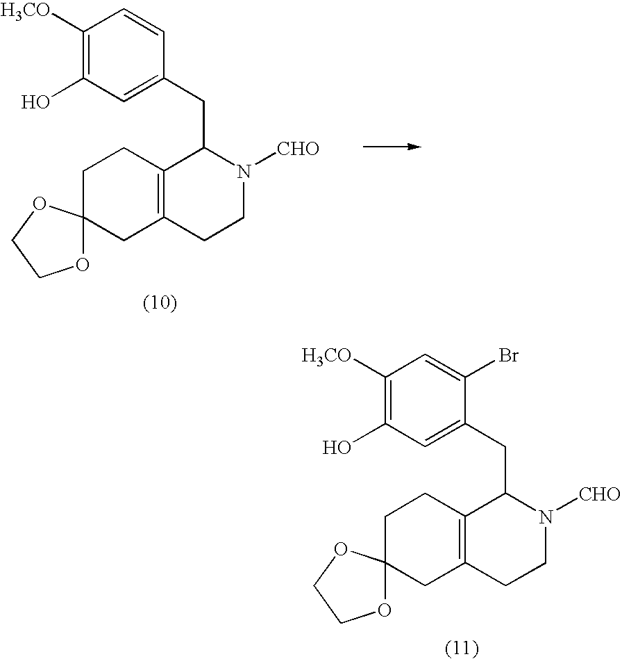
C1C2(CC3=C(C1)C(CC1=CC(O)=C([H3CO])C=C1Br)N([CHO])CC3)OCCO2.C1C2(CC3=C(C1)C(CC1=CC(O)=C([H3CO])C=C1)N([CHO])CC3)OCCO2
